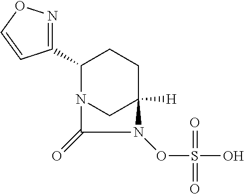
C1(C2=NOC=C2)N2CC([H])(CC1)N(OS(O)(=O)=O)C2=O
